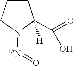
C1CCN([15N]=O)C1(C(=O)O)[H]
